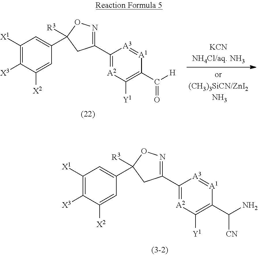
C1([X1])=C([X3])C([X2])=CC(C2([R3])CC(C3=[A2]C([Y1])=C(C(N)[CN])[A1]=[A3]3)=NO2)=C1.C1([X1])=C([X3])C([X2])=CC(C2([R3])CC(C3=[A2]C([Y1])=C(C([H])=O)[A1]=[A3]3)=NO2)=C1
